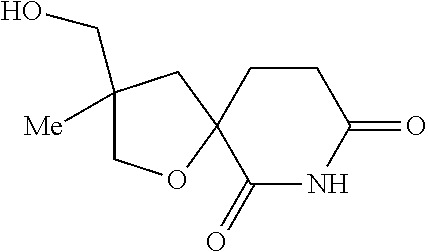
C1(=O)NC(=O)CCC12CC(CO)([Me])CO2
